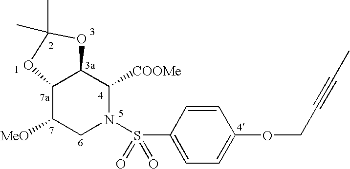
C12C([MeO])CN(S(C3=CC=C(OCC#CC)C=C3)(=O)=O)C([COOMe])C1OC(C)(C)O2
